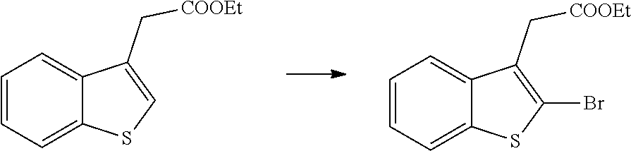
C1=CC=C2C(=C1)C(C[COOEt])=CS2.C1=CC=C2C(=C1)C(C[COOEt])=C(Br)S2
